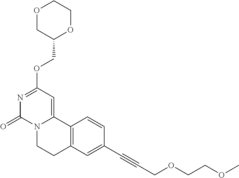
O1CC(COC2=NC(=O)N3C(=C2)C2=C(CC3)C=C(C#CCOCCOC)C=C2)OCC1
